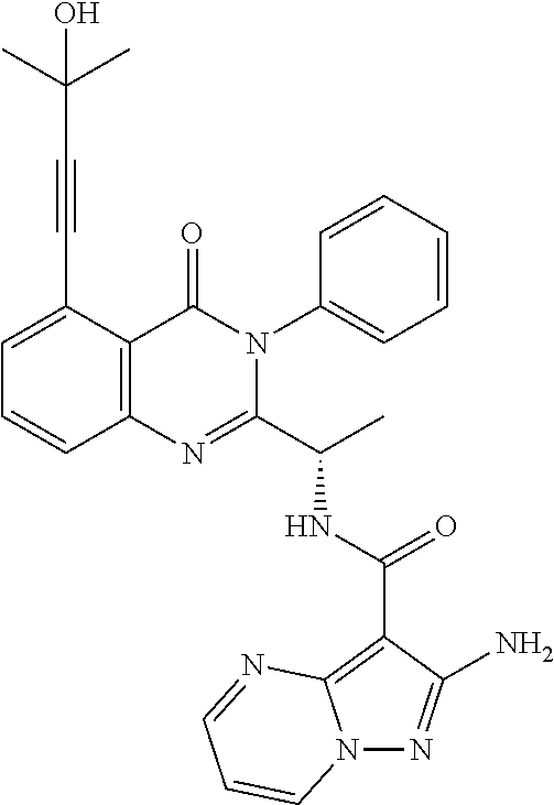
C1(C(NC(C2=NC3=C(C(=O)N2C2=CC=CC=C2)C(C#CC(C)(C)O)=CC=C3)C)=O)=C2N(N=C1N)C=CC=N2
